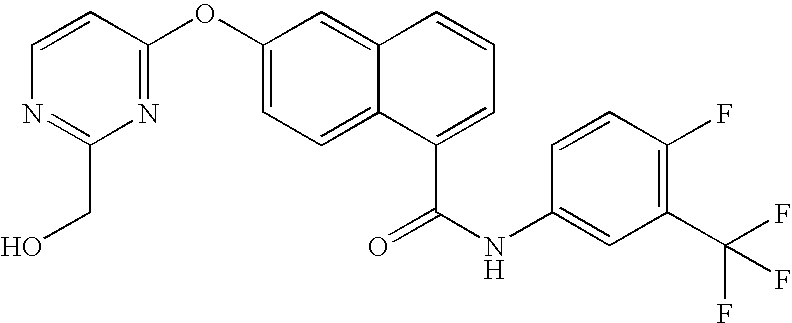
C1(OC2=NC(CO)=NC=C2)=CC=C2C(=C1)C=CC=C2C(NC1=CC(C(F)(F)F)=C(F)C=C1)=O
